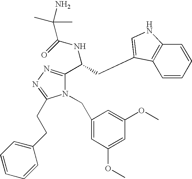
N1(CC2=CC(OC)=CC(OC)=C2)C(C(CC2=CNC3=C2C=CC=C3)NC(=O)C(C)(C)N)=NN=C1CCC1=CC=CC=C1
